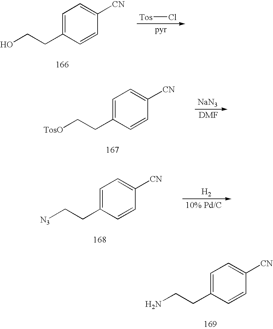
C1=C(CCO)C=CC([CN])=C1.[Tos]Cl.C1=C(CC[TosO])C=CC([CN])=C1.[NaN3].C1=C(CC[N3])C=CC([CN])=C1.[H2].C1=C(CCN)C=CC([CN])=C1
